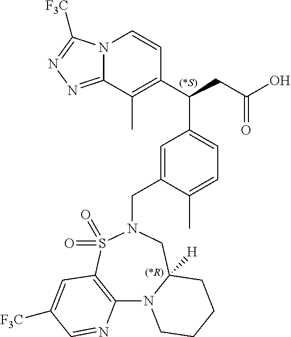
N12C(=NN=C1[F3C])C(C)=C(C(CC(O)=O)C1=CC=C(C)C(CN3S(=O)(=O)C4=C(N5C([H])(C3)CCCC5)N=CC([F3C])=C4)=C1)C=C2
